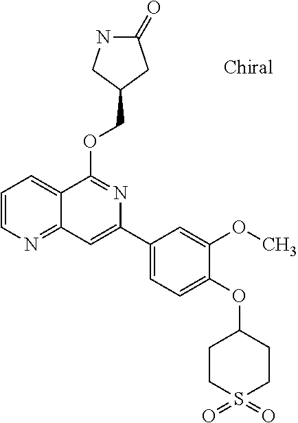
C1=CN=C2C(=C1)C(OCC1CC(=O)NC1)=NC(C1=CC=C(OC3CCS(=O)(=O)CC3)C(OC)=C1)=C2
